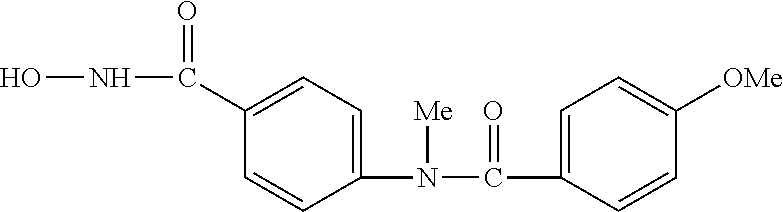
ONC(=O)C1=CC=C(N([Me])C(=O)C2=CC=C([OMe])C=C2)C=C1
